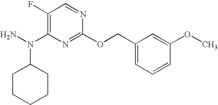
C1(F)=C(N(N)C2CCCCC2)N=C(OCC2=CC=CC(OC)=C2)N=C1
